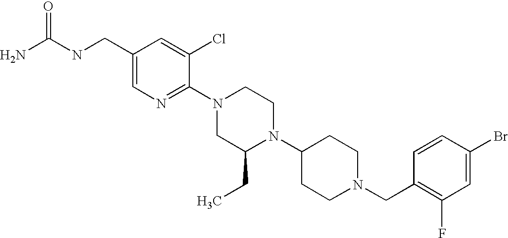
C1(Br)=CC(F)=C(CN2CCC(N3C(CC)CN(C4=NC=C(CNC(N)=O)C=C4Cl)CC3)CC2)C=C1
